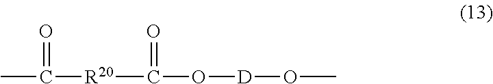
CC([R20]C(O[D]OC)=O)=O
